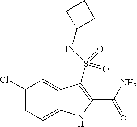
C1(Cl)=CC=C2C(=C1)C(S(NC1CCC1)(=O)=O)=C(C(N)=O)N2
